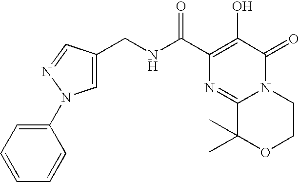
N12C(=O)C(O)=C(C(NCC3=CN(C4=CC=CC=C4)N=C3)=O)N=C1C(C)(C)OCC2
